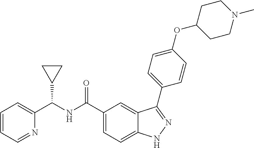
C1=CC=NC(C(NC(C2=CC=C3C(=C2)C(C2=CC=C(OC4CCN(C)CC4)C=C2)=NN3)=O)C2CC2)=C1
